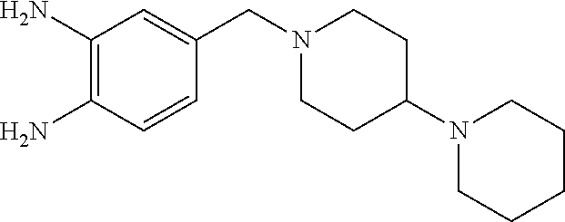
C1(N)=C(N)C=CC(CN2CCC(N3CCCCC3)CC2)=C1
